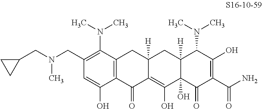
C1(CN(CC2CC2)C)=C(N(C)C)C2=C(C(O)=C1)C(=O)C1=C(O)C3(O)C([H])(CC1([H])C2)C(N(C)C)C(O)=C(C(N)=O)C3=O
